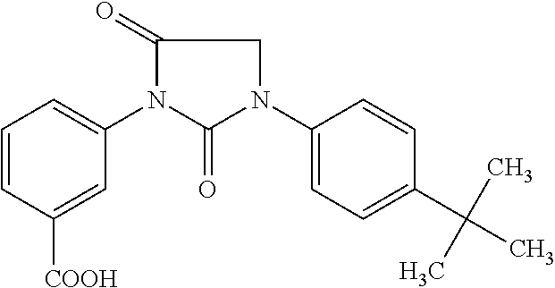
C1=CC([COOH])=CC(N2C(=O)N(C3=CC=C(C(C)(C)C)C=C3)CC2=O)=C1
